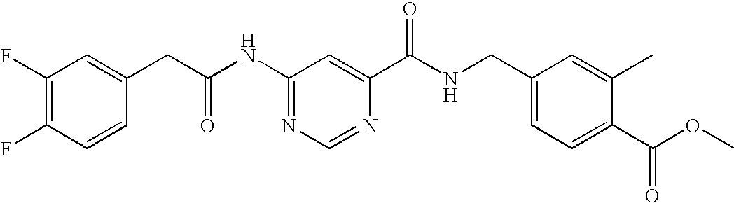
N1=C(NC(CC2=CC(F)=C(F)C=C2)=O)C=C(C(NCC2=CC=C(C(OC)=O)C(C)=C2)=O)N=C1
